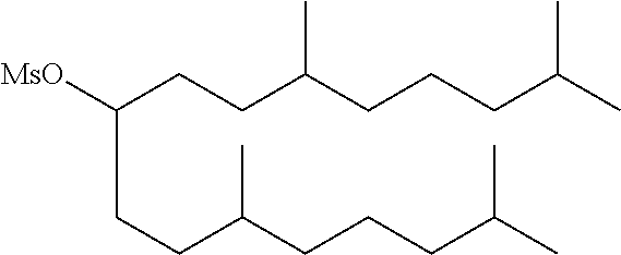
[MsO]C(CCC(CCCC(C)C)C)CCC(CCCC(C)C)C
